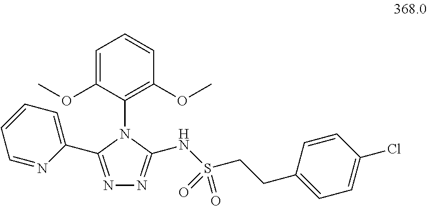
N1=C(C2=CC=CC=N2)N(C2=C(OC)C=CC=C2OC)C(NS(CCC2=CC=C(Cl)C=C2)(=O)=O)=N1
